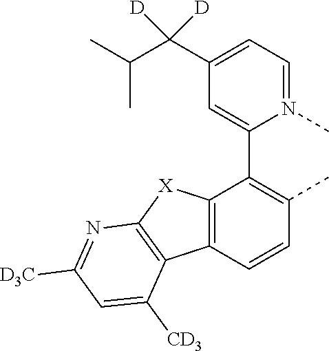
C12=C(C=CC(C)=C1C1=CC(C(C(C)C)([D])[D])=CC=N1C)C1=C([X]2)N=C([D3C])C=C1[CD3]
